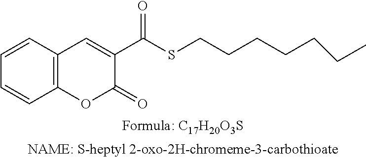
C12=C(C=CC=C1)C=C(C(SCCCCCCC)=O)C(=O)O2
